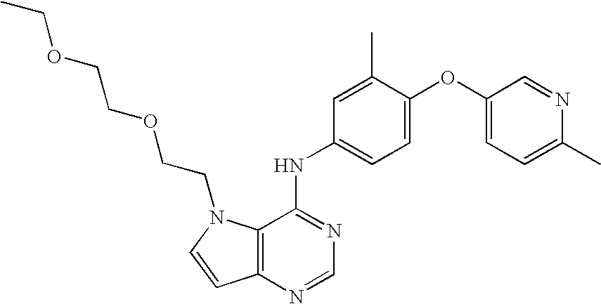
CCOCCOCCN1C2=C(C=C1)N=CN=C2NC1=CC=C(OC2=CC=C(C)N=C2)C(C)=C1
